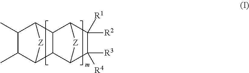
C1(C)C2[Z]C(C1C)C1C2C2C([R3])([R4])C([R2])([R1])C1[Z]2
